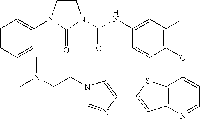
C(NC1=CC(F)=C(OC2=CC=NC3=C2SC(C2=CN(CCN(C)C)C=N2)=C3)C=C1)(=O)N1CCN(C2=CC=CC=C2)C1=O
